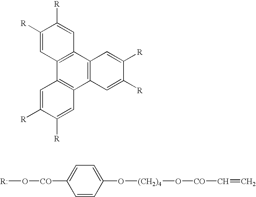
C12=C(C3=C(C4=C1C=C([R])C([R])=C4)C=C([R])C([R])=C3)C=C([R])C([R])=C2.C1=CC(O[(CH2)4]O[CO]C=C)=CC=C1[CO]O[R:]
